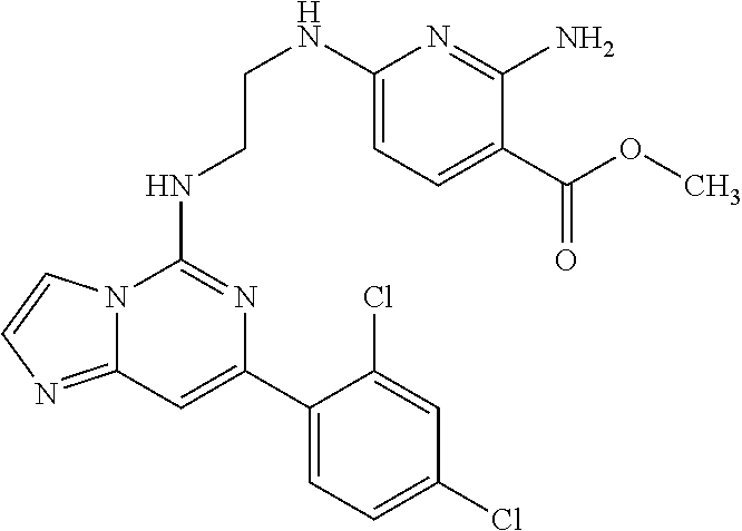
N12C(=NC=C1)C=C(C1=CC=C(Cl)C=C1Cl)N=C2NCCNC1=CC=C(C(OC)=O)C(N)=N1
